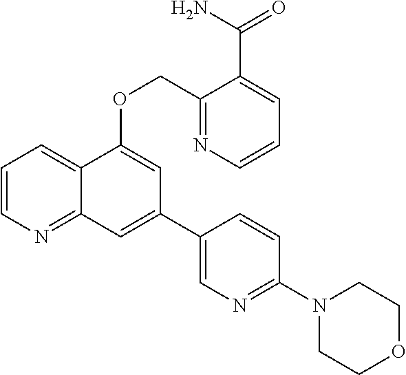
C1=CN=C2C(=C1)C(OCC1=NC=CC=C1C(N)=O)=CC(C1=CN=C(N3CCOCC3)C=C1)=C2
